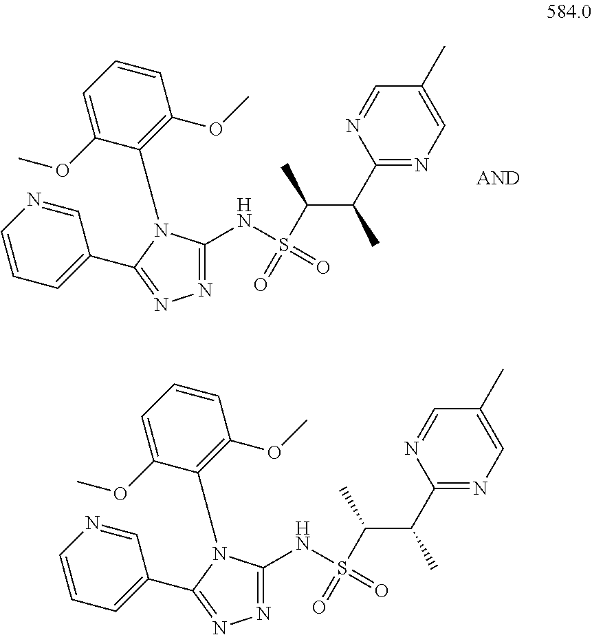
N1=C(NS(C(C(C2=NC=C(C)C=N2)C)C)(=O)=O)N(C2=C(OC)C=CC=C2OC)C(C2=CC=CN=C2)=N1.N1=C(NS(C(C(C2=NC=C(C)C=N2)C)C)(=O)=O)N(C2=C(OC)C=CC=C2OC)C(C2=CC=CN=C2)=N1
